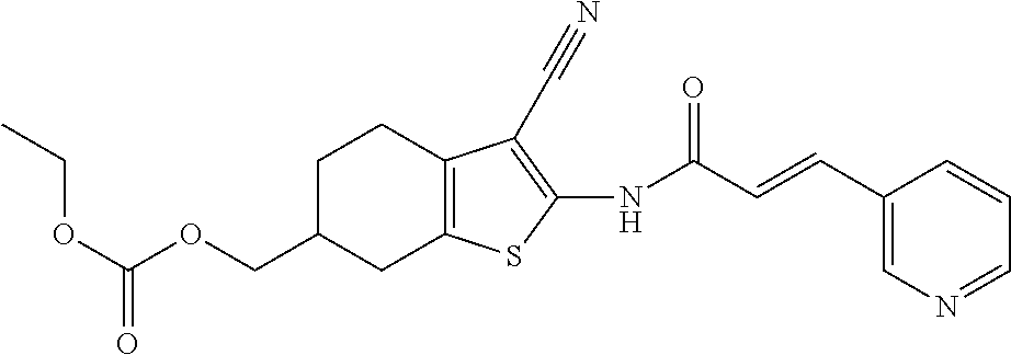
CCOC(=O)OCC1CC2=C(CC1)C(C#N)=C(NC(C=CC1=CN=CC=C1)=O)S2
